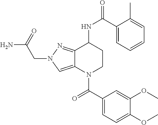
C1(C(NC2CCN(C(C3=CC=C(OC)C(OC)=C3)=O)C3=CN(CC(N)=O)N=C23)=O)=CC=CC=C1C
